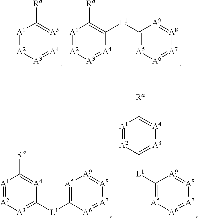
[A1]1=[A2][A3]=[A4][A5]=C1[Ra].[A1]1=[A2][A3]=[A4]C([L1]C2=[A5][A6]=[A7][A8]=[A9]2)=C1[Ra].[A1]1=[A2][A3]=C([L1]C2=[A5][A9]=[A8][A7]=[A6]2)[A4]=C1[Ra].[A1]1=[A2]C([L1]C2=[A5][A6]=[A7][A8]=[A9]2)=[A3][A4]=C1[Ra]
